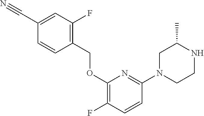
C1(C#N)=CC(F)=C(COC2=C(F)C=CC(N3CCNC(C)C3)=N2)C=C1
